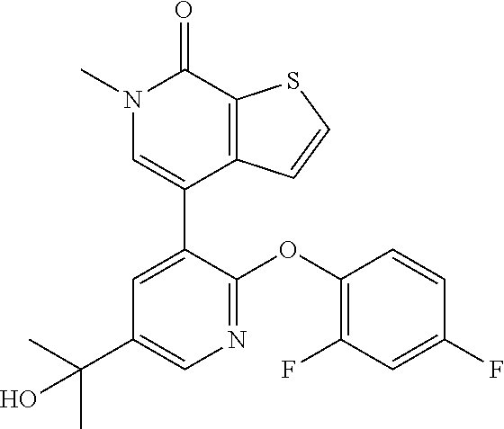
S1C=CC2=C1C(=O)N(C)C=C2C1=CC(C(C)(C)O)=CN=C1OC1=C(F)C=C(F)C=C1
